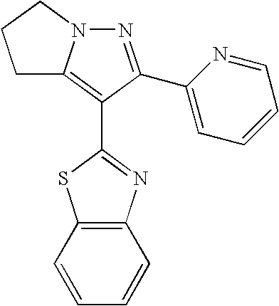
N1=C(C2=CC=CC=N2)C(C2=NC3=C(S2)C=CC=C3)=C2N1CCC2
